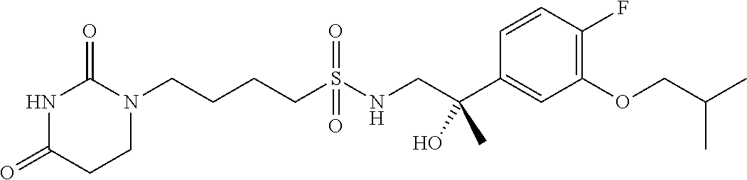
C(CCS(NCC(C1=CC(OCC(C)C)=C(F)C=C1)(C)O)(=O)=O)CN1C(=O)NC(=O)CC1
